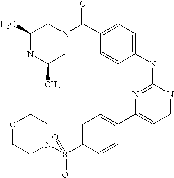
C1(C)NC(C)CN(C(C2=CC=C(NC3=NC(C4=CC=C(S(N5CCOCC5)(=O)=O)C=C4)=CC=N3)C=C2)=O)C1
